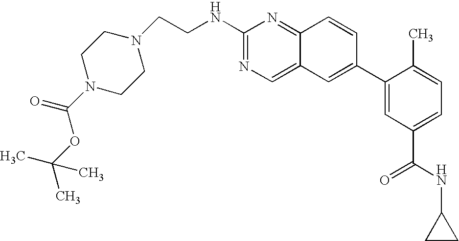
C1(C2=CC(C(=O)NC3CC3)=CC=C2C)=CC2=CN=C(NCCN3CCN(C(OC(C)(C)C)=O)CC3)N=C2C=C1
